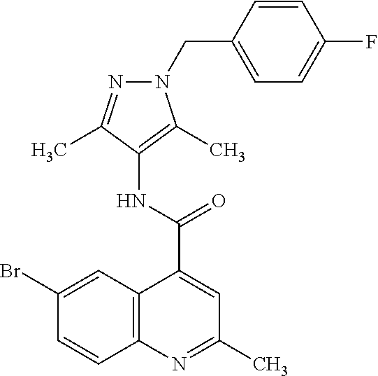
C12=C(N=C(C)C=C1C(=O)NC1=C(C)N(CC3=CC=C(F)C=C3)N=C1C)C=CC(Br)=C2
